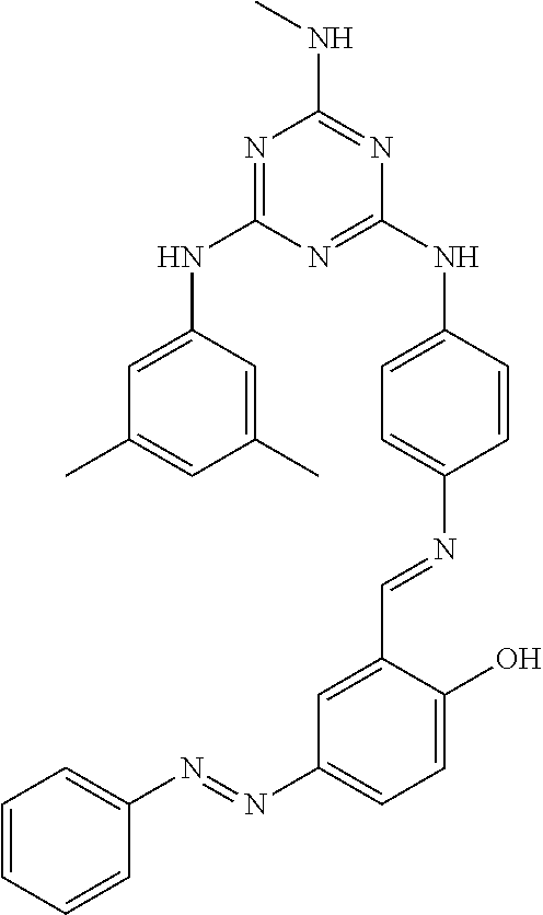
N1=C(NC2=CC(C)=CC(C)=C2)N=C(NC2=CC=C(N=CC3=CC(N=NC4=CC=CC=C4)=CC=C3O)C=C2)N=C1NC
